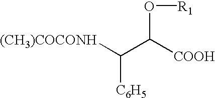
C(C([COOH])O[R1])([(CH3)COCONH])[C6H5]
